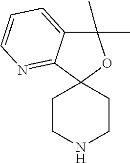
C1CNCCC12OC(C)(C)C1=CC=CN=C21
